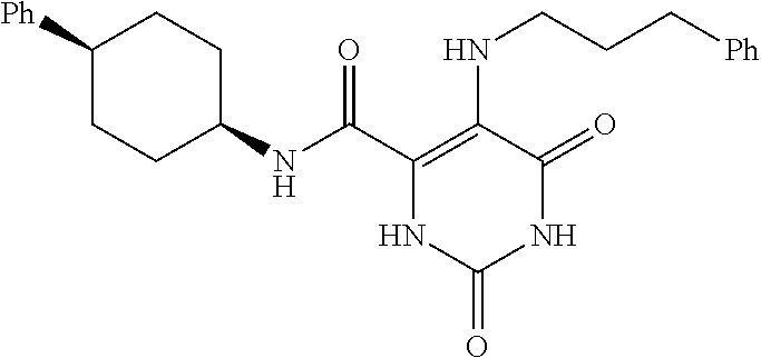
C(C1=C(NCCC[Ph])C(=O)NC(=O)N1)(=O)NC1CCC([Ph])CC1
